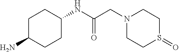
C1C(N)CCC(NC(=O)CN2CCS(=O)CC2)C1
